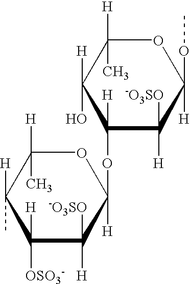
C1([H])(OC2([H])C([H])([-O3SO])C([H])([OSO3-])C(C)([H])C([H])(C)O2)C([H])([-O3SO])C(OC)([H])OC([H])(C)C1(O)[H]
